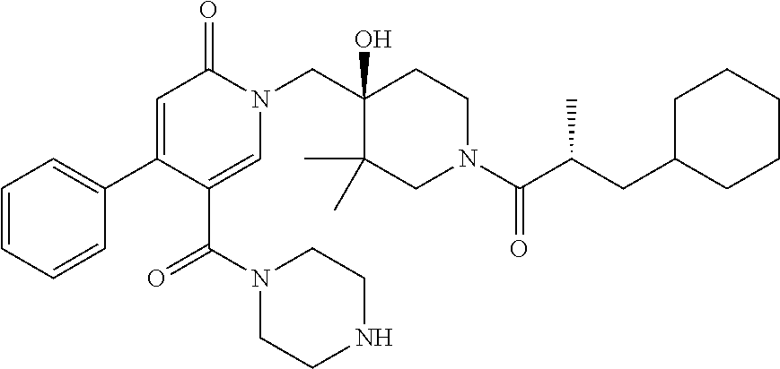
C1=CC=CC(C2=CC(=O)N(CC3(O)C(C)(C)CN(C(C(CC4CCCCC4)C)=O)CC3)C=C2C(=O)N2CCNCC2)=C1
